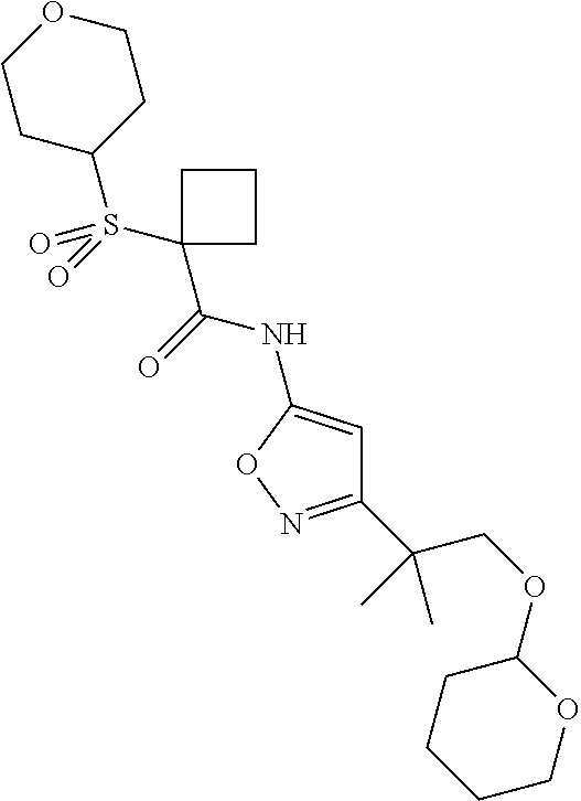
C1(C(C)(COC2CCCCO2)C)=NOC(NC(C2(S(=O)(C3CCOCC3)=O)CCC2)=O)=C1
